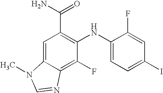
NC(=O)C1=C(NC2=CC=C(I)C=C2F)C(F)=C2C(=C1)N(C)C=N2
